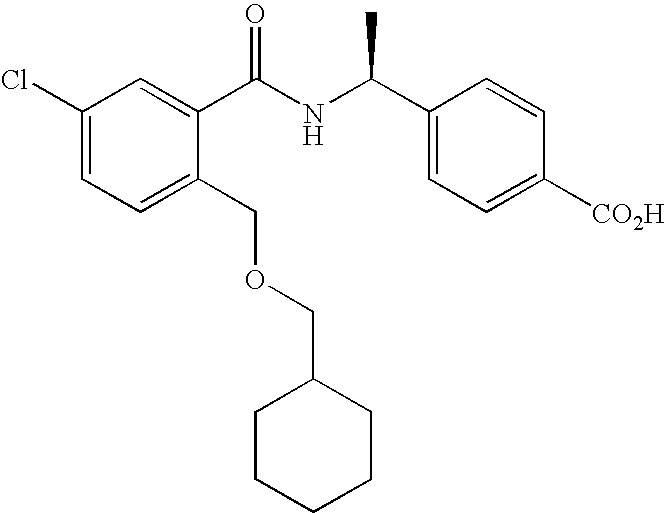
C1(Cl)=CC=C(COCC2CCCCC2)C(C(NC(C2=CC=C([CO2H])C=C2)C)=O)=C1
